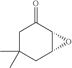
C1(=O)CC(C)(C)CC2C1O2
